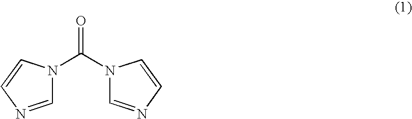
C1=NC=CN1C(N1C=NC=C1)=O
